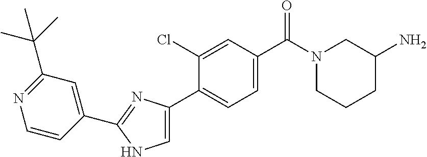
C1(N)CN(C(C2=CC=C(C3=CNC(C4=CC(C(C)(C)C)=NC=C4)=N3)C(Cl)=C2)=O)CCC1
